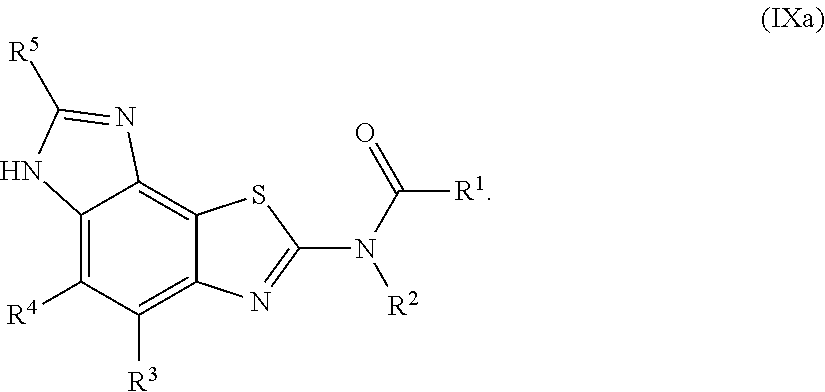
C12=C([R4])C([R3])=C3C(=C1N=C([R5])N2)SC(N(C(=O)[R1])[R2])=N3
